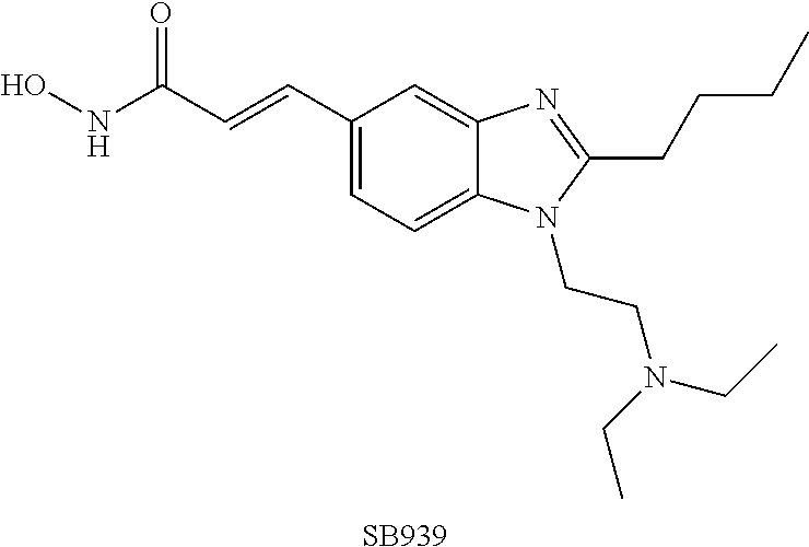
N(C(C=CC1=CC=C2C(=C1)N=C(CCCC)N2CCN(CC)CC)=O)O.[SB939]
